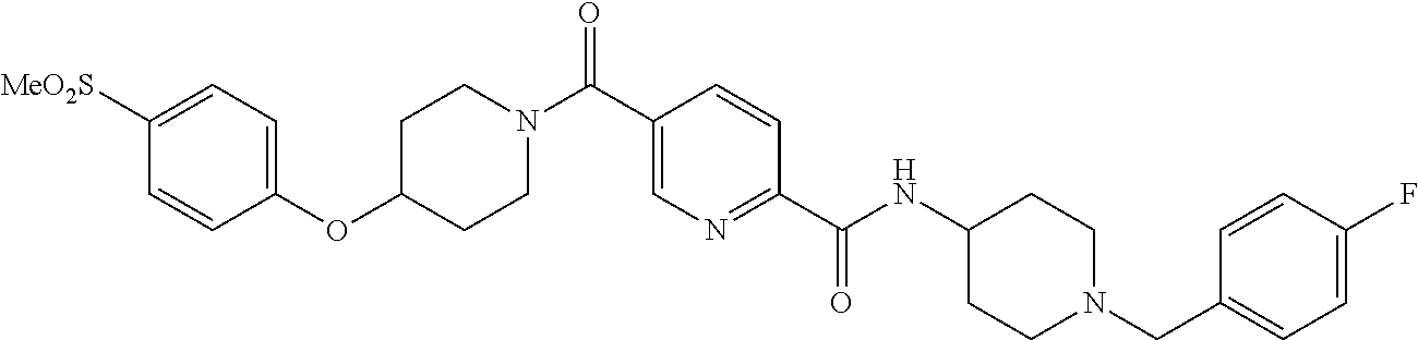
C1(OC2CCN(C(C3=CN=C(C(NC4CCN(CC5=CC=C(F)C=C5)CC4)=O)C=C3)=O)CC2)=CC=C([MeO2S])C=C1
